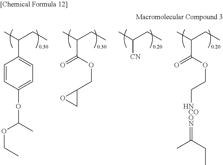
CC(CC)C1=CC=C(OC(OCC)C)C=C1.CC(CC)C(=O)OCC1OC1.CC(CC)C(=O)OCCN.[COON]=C(C)CC.CC(CC)[CN]
